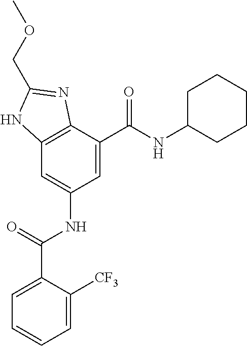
C12=C(C(C(=O)NC3CCCCC3)=CC(NC(=O)C3=CC=CC=C3[CF3])=C1)N=C(COC)N2
